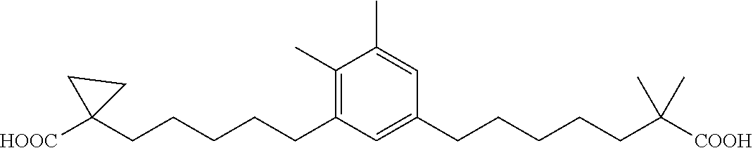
C1(C)=CC(CCCCCC(C)(C)[COOH])=CC(CCCCCC2([HOOC])CC2)=C1C
